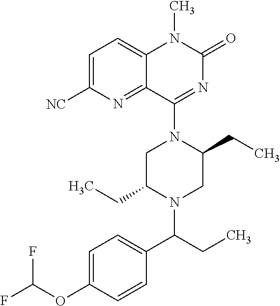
C1=C([NC])N=C2C(=C1)N(C)C(=O)N=C2N1C(CC)CN(C(C2=CC=C(OC(F)F)C=C2)CC)C(CC)C1
